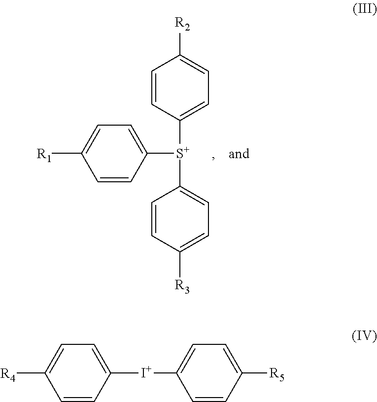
C1([S+](C2=CC=C([R3])C=C2)C2=CC=C([R1])C=C2)=CC=C([R2])C=C1.[R4]C1=CC=C([I+]C2=CC=C([R5])C=C2)C=C1
